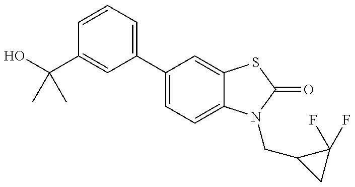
C1(C(O)(C)C)=CC(C2=CC=C3C(=C2)SC(=O)N3CC2CC2(F)F)=CC=C1
